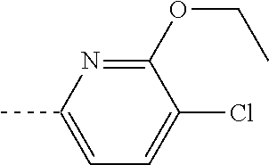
CC1=CC=C(Cl)C(OCC)=N1
